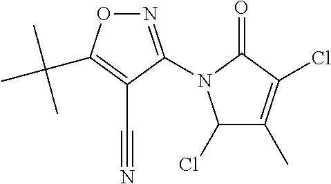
N1=C(N2C(Cl)C(C)=C(Cl)C2=O)C(C#N)=C(C(C)(C)C)O1
